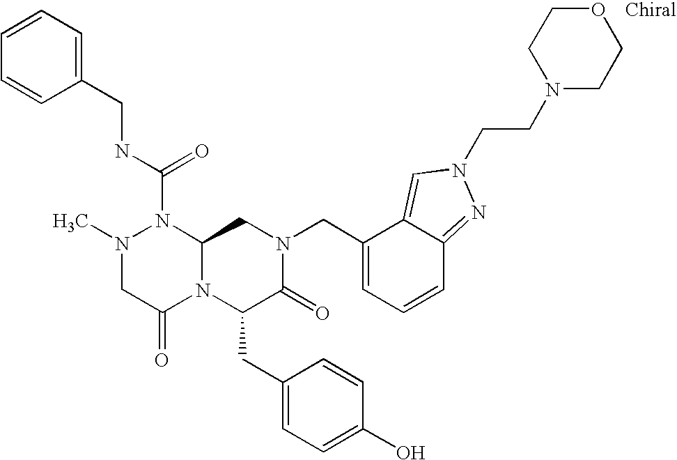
N1(C(NCC2=CC=CC=C2)=O)N(C)CC(=O)N2C1CN(CC1=CC=CC3=NN(CCN4CCOCC4)C=C13)C(=O)C2CC1=CC=C(O)C=C1
